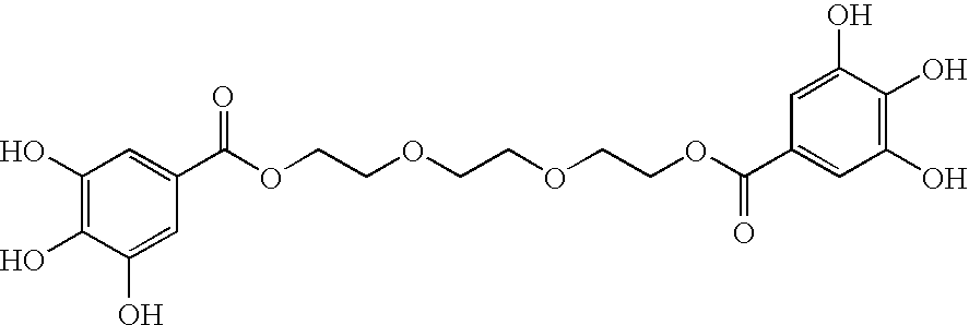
C1(O)=C(O)C(O)=CC(C(OCCOCCOCCOC(=O)C2=CC(O)=C(O)C(O)=C2)=O)=C1
